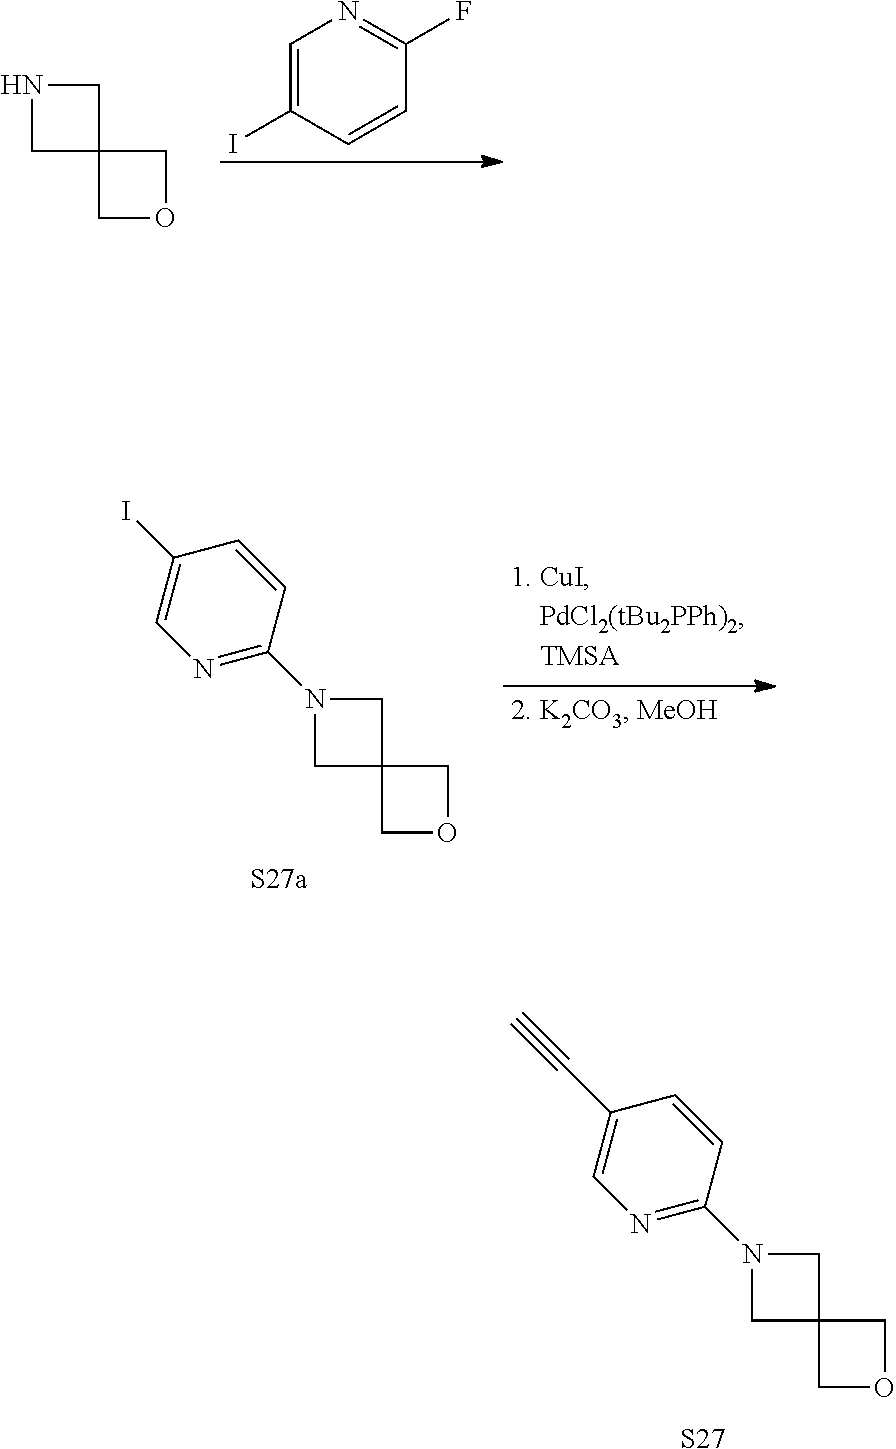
N1(C2=NC=C(C#C)C=C2)CC2(C1)COC2.[S27].C1=C(I)C=CC(F)=N1.N1CC2(C1)COC2.N1(C2=NC=C(I)C=C2)CC2(C1)COC2
